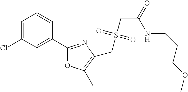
C1=C(Cl)C=C(C2=NC(CS(CC(=O)NCCCOC)(=O)=O)=C(C)O2)C=C1
